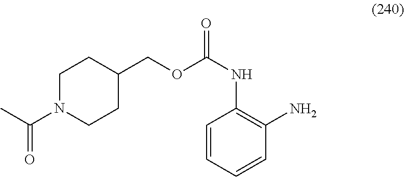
C1=CC(NC(=O)OCC2CCN(C(C)=O)CC2)=C(N)C=C1
